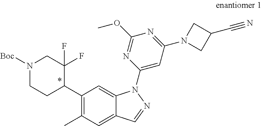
C1(C2C(F)(F)CN([Boc])CC2)=C(C)C=C2C(=C1)N(C1=CC(N3CC(C#N)C3)=NC(OC)=N1)N=C2
